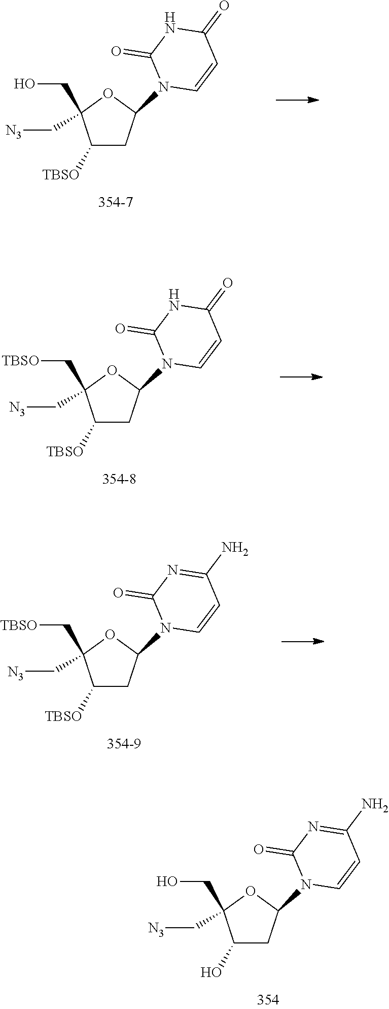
C1([TBSO])CC(N2C=CC(=O)NC2=O)OC1(CO)C[N3].C1([TBSO])CC(N2C=CC(=O)NC2=O)OC1(C[TBSO])C[N3].C1([TBSO])CC(N2C=CC(N)=NC2=O)OC1(C[TBSO])C[N3].C1(O)CC(N2C=CC(N)=NC2=O)OC1(CO)C[N3]
